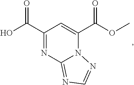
OC(C1=NC2=NC=NN2C(C(OC)=O)=C1)=O
